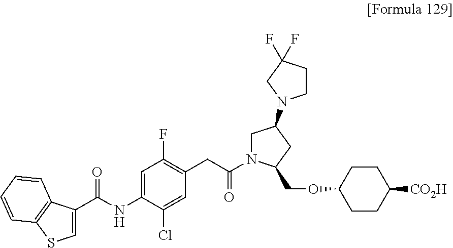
C1=C(C(NC2=CC(F)=C(CC(N3CC(N4CCC(F)(F)C4)CC3COC3CCC([CO2H])CC3)=O)C=C2Cl)=O)C2=C(C=CC=C2)S1
